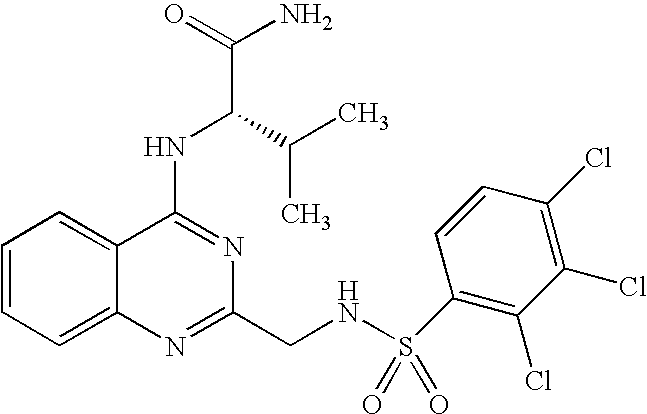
C1=CC=C2C(=C1)C(NC(C(C)C)C(N)=O)=NC(CNS(=O)(=O)C1=C(Cl)C(Cl)=C(Cl)C=C1)=N2
